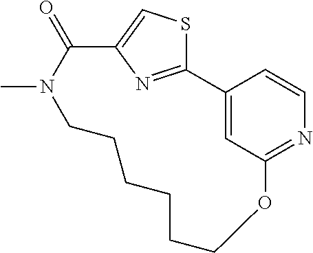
C12=CC(=NC=C1)OCCCCCCN(C)C(=O)C1=CSC2=N1
